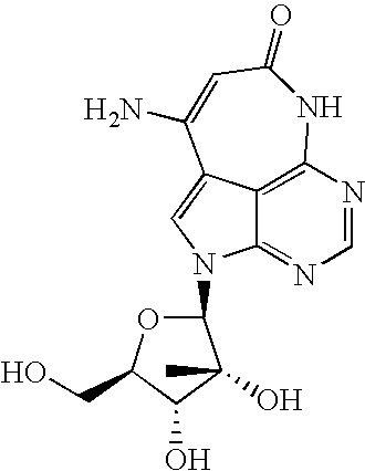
C1(N2C3=NC=NC4=C3C(=C2)C(N)=CC(=O)N4)OC(CO)C(O)C1(O)C
